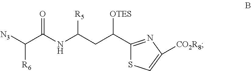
O=C(NC(CC(C1=NC([CO2R8])=CS1)[OTES])[R5])C([N3])[R6]
